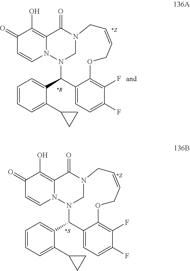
C1(=O)C=CN2C(=C1O)C(=O)N1CN2C(C2=CC=CC=C2C2CC2)C2=CC=C(F)C(F)=C2OCC=CC1.C1(=O)C=CN2C(=C1O)C(=O)N1CN2C(C2=CC=CC=C2C2CC2)C2=CC=C(F)C(F)=C2OCC=CC1
